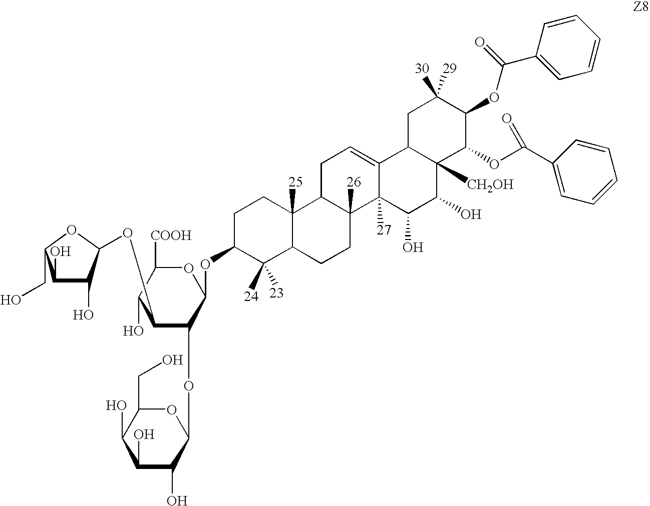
C1(O)C(O)C(OC2C(OC3OC(CO)C(O)C(O)C3O)C(OC3C([24])([23])C4C([25])(CC3)C3C([26])(CC4)C4([27])C(=CC3)C3C([CH2OH])(C(O)C4O)C(OC(C4=CC=CC=C4)=O)C(OC(C4=CC=CC=C4)=O)C([30])([29])C3)OC([COOH])C2O)OC1CO
